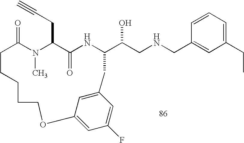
C1=CC=C(CC)C=C1CNCC(O)C1NC(=O)C(CC#C)N(C)C(=O)CCCCCOC2=CC(F)=CC(=C2)C1
